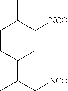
C1CC(C(C[NCO])C)CC([NCO])C1C
